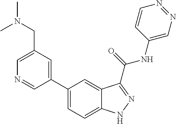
C1(CN(C)C)=CN=CC(C2=CC=C3C(=C2)C(C(NC2=CN=NC=C2)=O)=NN3)=C1
